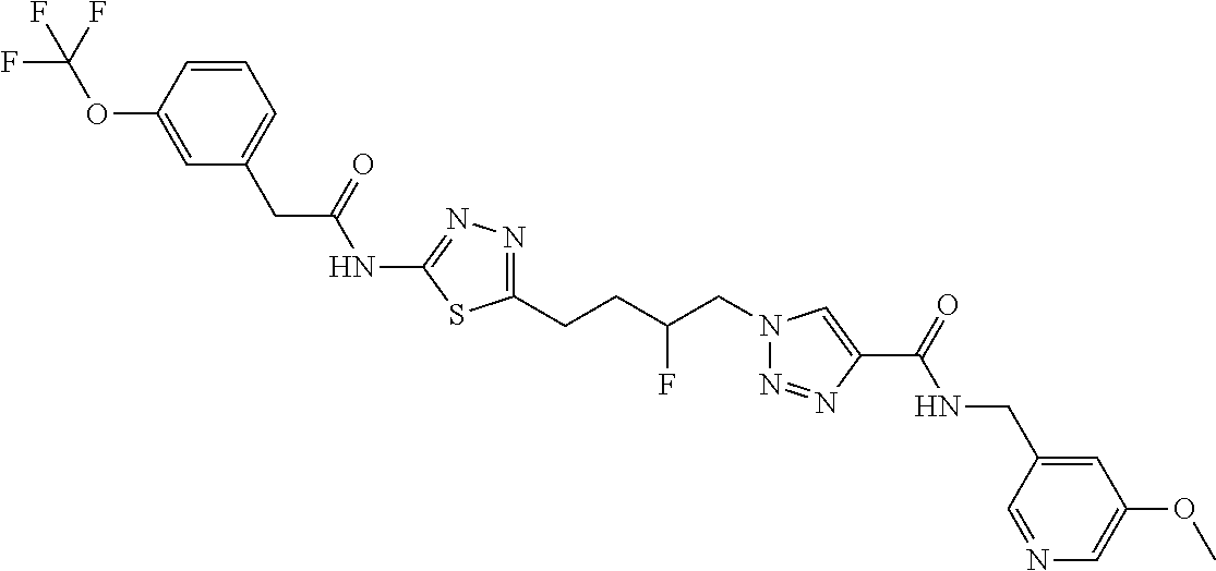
C1(NC(CC2=CC=CC(OC(F)(F)F)=C2)=O)=NN=C(CCC(CN2N=NC(C(=O)NCC3=CC(OC)=CN=C3)=C2)F)S1
